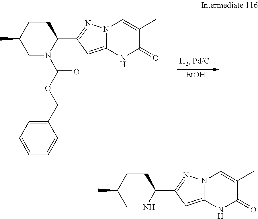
C1CC(C)CNC1C1=NN2C(=C1)NC(=O)C(C)=C2.C1CC(C)CN(C(OCC2=CC=CC=C2)=O)C1C1=NN2C(=C1)NC(=O)C(C)=C2.[EtOH]
